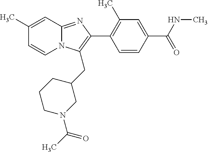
C1(C)=CC2=NC(C3=C(C)C=C(C(NC)=O)C=C3)=C(CC3CCCN(C(C)=O)C3)N2C=C1
